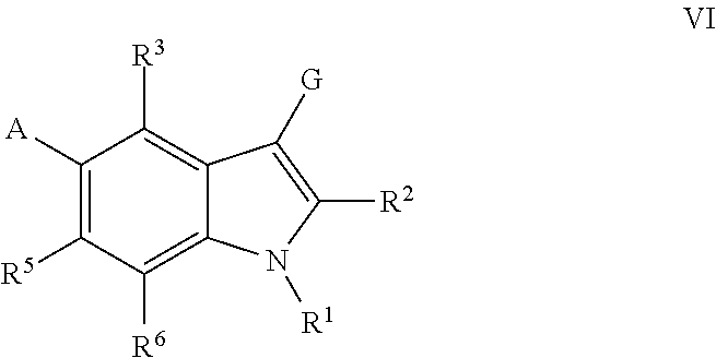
C1([A])=C([R5])C([R6])=C2C(=C1[R3])C([G])=C([R2])N2[R1]
